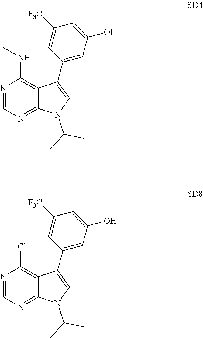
N1=CN=C2C(=C1NC)C(C1=CC(O)=CC([F3C])=C1)=CN2C(C)C.N1=CN=C2C(=C1Cl)C(C1=CC(O)=CC([F3C])=C1)=CN2C(C)C
